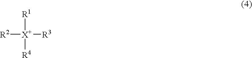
[R1][X+]([R3])([R2])[R4]
